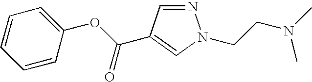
C1=CC=CC(OC(C2=CN(CCN(C)C)N=C2)=O)=C1
